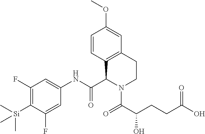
C1=CC2=C(C=C1OC)CCN(C(C(CCC(O)=O)O)=O)C2C(NC1=CC(F)=C([Si](C)(C)C)C(F)=C1)=O
